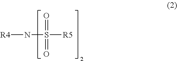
[R4]NS([R5])(=O)=O
